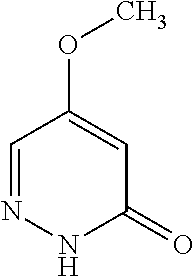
C1=NNC(=O)C=C1OC
